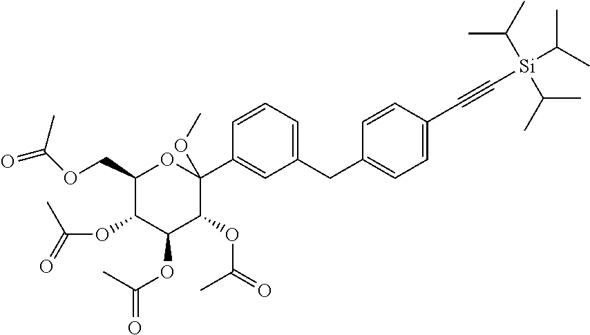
C1(COC(=O)C)C(OC(=O)C)C(OC(=O)C)C(OC(=O)C)C(C2=CC(CC3=CC=C(C#C[Si](C(C)C)(C(C)C)C(C)C)C=C3)=CC=C2)(OC)O1
